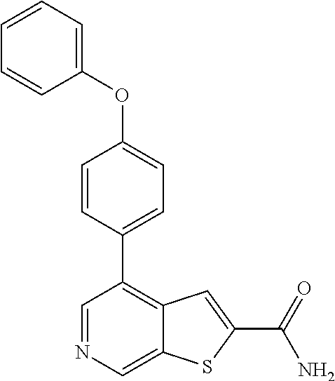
C1=NC=C2C(=C1C1=CC=C(OC3=CC=CC=C3)C=C1)C=C(C(N)=O)S2
